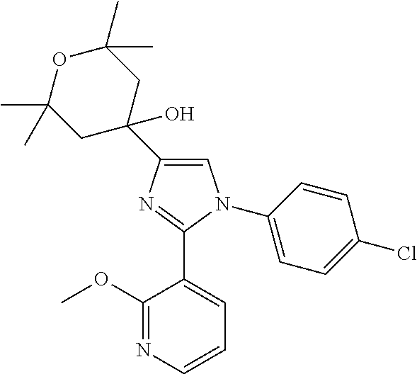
C1=C(C2(O)CC(C)(C)OC(C)(C)C2)N=C(C2=CC=CN=C2OC)N1C1=CC=C(Cl)C=C1
